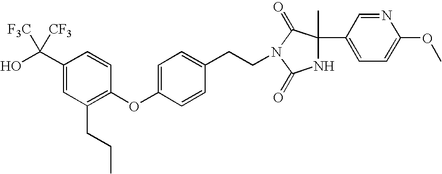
C1(C2(C)NC(=O)N(CCC3=CC=C(OC4=C(CCC)C=C(C(O)([F3C])[CF3])C=C4)C=C3)C2=O)=CC=C(OC)N=C1
